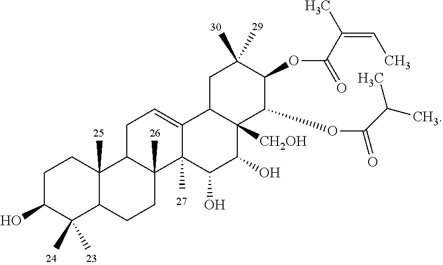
C1C(O)C(C)(C)C2C(C)(C1)C1C(C)(CC2)C2(C)C(=CC1)C1C([CH2OH])(C(O)C2O)C(OC(=O)C(C)C)C(OC(C(C)=CC)=O)C(C)(C)C1
